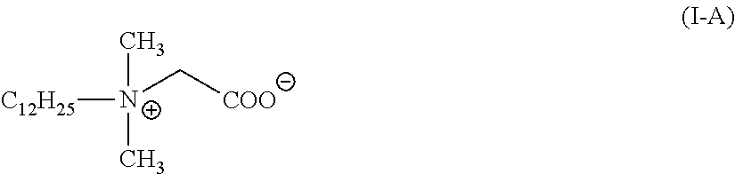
[C12H25][N+](C)(C)C[COO]
